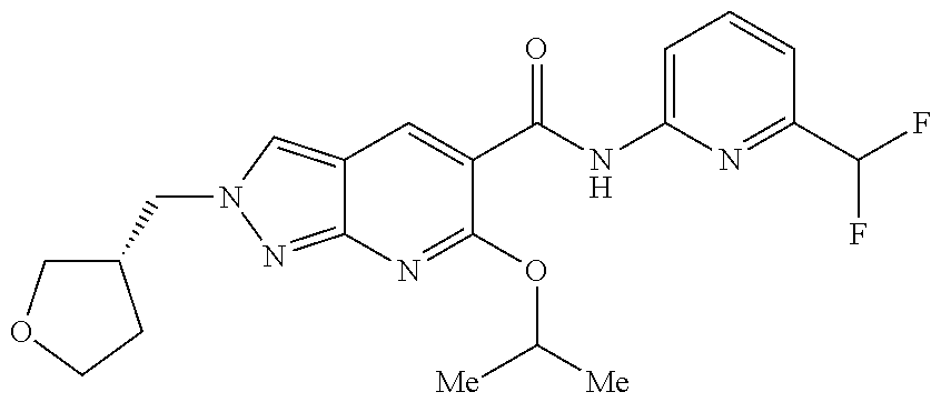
C1(CN2C=C3C(=N2)N=C(OC([Me])[Me])C(C(=O)NC2=CC=CC(C(F)F)=N2)=C3)COCC1
